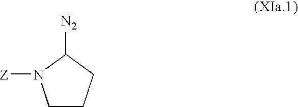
C1CCC([N2])N1[Z]
